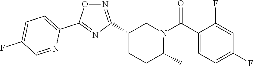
C1(C2=NOC(C3=CC=C(F)C=N3)=N2)CCC(C)N(C(C2=CC=C(F)C=C2F)=O)C1
